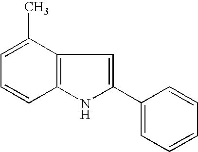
C1=C(C)C2=C(C=C1)NC(C1=CC=CC=C1)=C2
